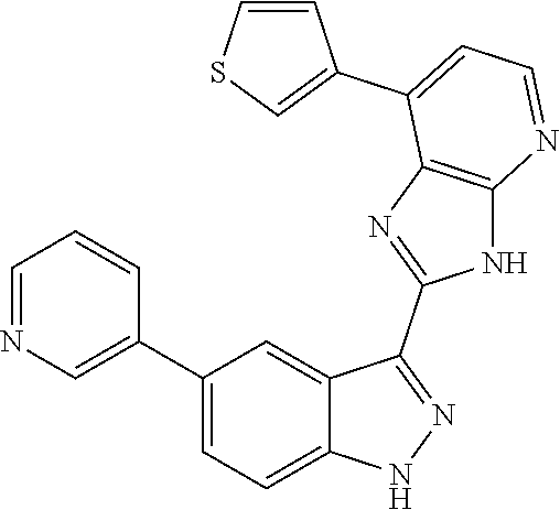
C1=NC=C(C2=CC=C3C(=C2)C(C2=NC4=C(N2)N=CC=C4C2=CSC=C2)=NN3)C=C1
